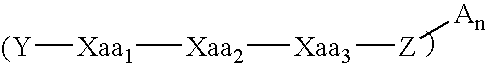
[Z]([An])[Xaa3][Xaa2][Xaa1][(Y]
